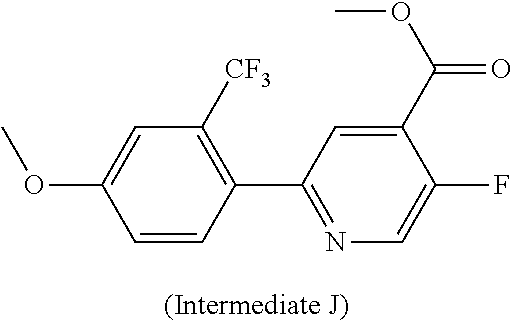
C1=CC(C2=NC=C(F)C(C(OC)=O)=C2)=C([CF3])C=C1OC
